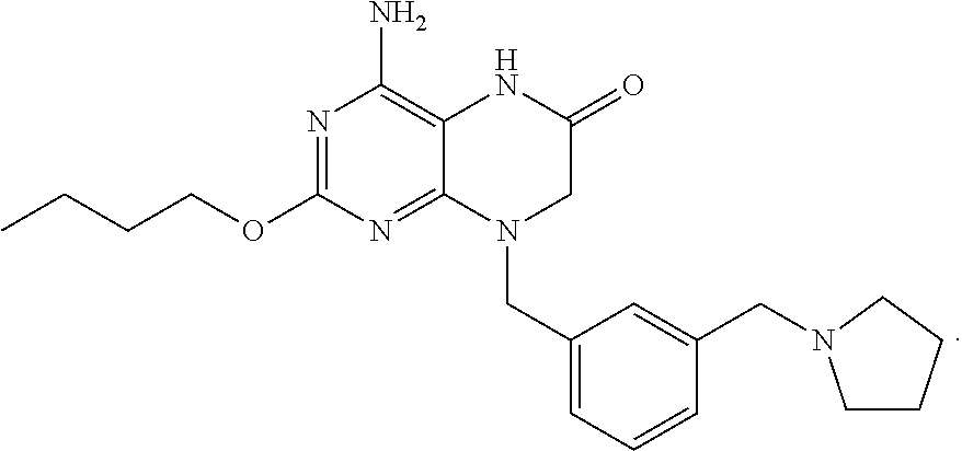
CCCCOC1=NC(N)=C2C(=N1)N(CC1=CC=CC(CN3CCCC3)=C1)CC(=O)N2
